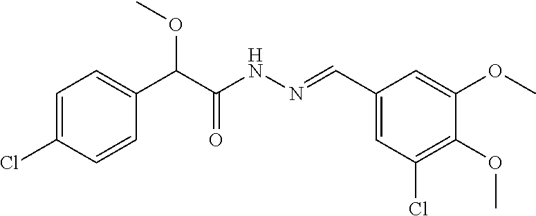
O=C(C(OC)C1=CC=C(Cl)C=C1)NN=CC1=CC(Cl)=C(OC)C(OC)=C1
